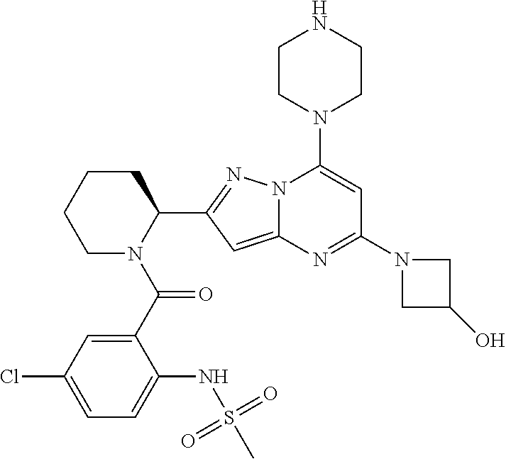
C1CN(C(C2=CC(Cl)=CC=C2NS(C)(=O)=O)=O)C(C2=NN3C(=C2)N=C(N2CC(O)C2)C=C3N2CCNCC2)CC1
